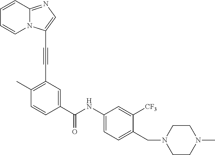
C1=CC2=NC=C(C#CC3=C(C)C=CC(C(NC4=CC=C(CN5CCN(C)CC5)C([CF3])=C4)=O)=C3)N2C=C1
